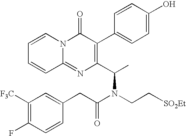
C12=NC(C(C)N(CC[SO2Et])C(CC3=CC([F3C])=C(F)C=C3)=O)=C(C3=CC=C(O)C=C3)C(=O)N1C=CC=C2
